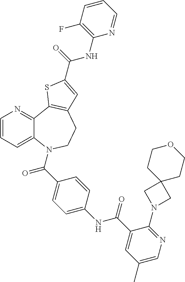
C1=CC=C2C(=N1)C1=C(CCN2C(C2=CC=C(NC(C3=CC(C)=CN=C3N3CC4(C3)CCOCC4)=O)C=C2)=O)C=C(C(=O)NC2=C(F)C=CC=N2)S1
